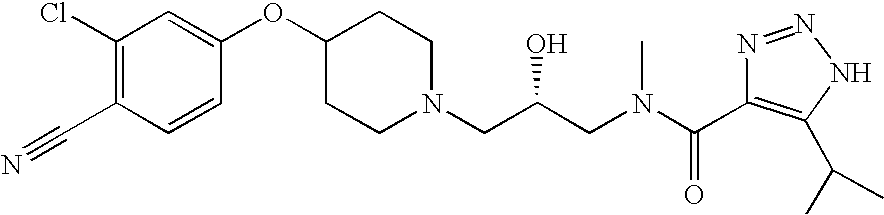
C1(Cl)=C(C#N)C=CC(OC2CCN(CC(CN(C(C3=C(C(C)C)NN=N3)=O)C)O)CC2)=C1
